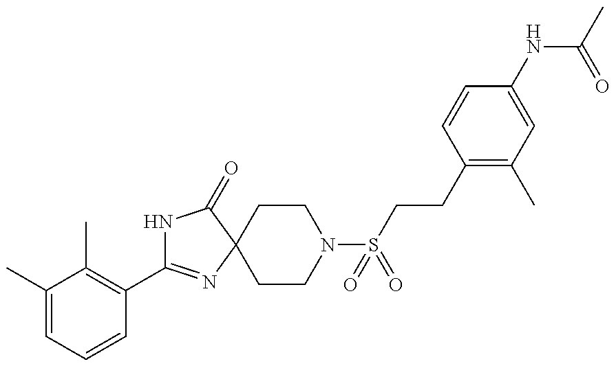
N1C(C2=C(C)C(C)=CC=C2)=NC2(C1=O)CCN(S(CCC1=C(C)C=C(NC(C)=O)C=C1)(=O)=O)CC2
